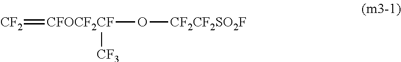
[CF2]=[CFOCF2CF]([CF3])O[CF2CF2SO2F]
